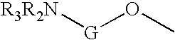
[R3R2N][G]OC
